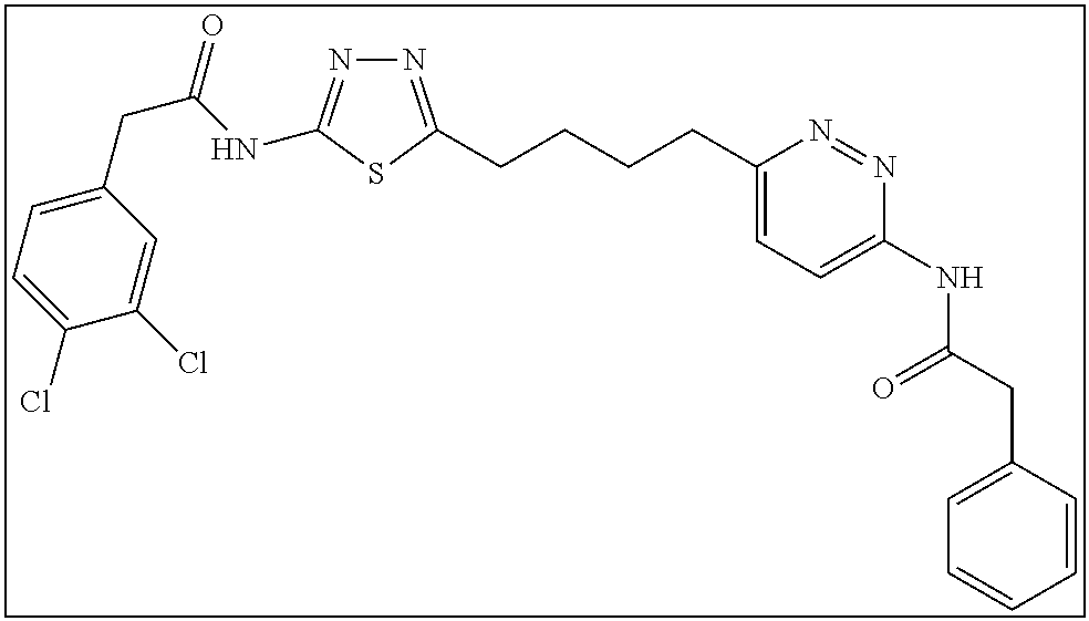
N1=C(CCCCC2=CC=C(NC(CC3=CC=CC=C3)=O)N=N2)SC(NC(CC2=CC=C(Cl)C(Cl)=C2)=O)=N1
